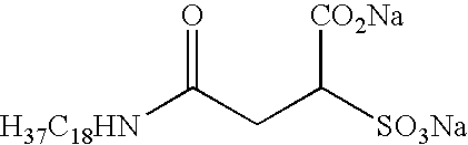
[H37C18HN]C(CC([SO3Na])[CO2Na])=O
